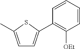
C1=CC=CC([OEt])=C1C1=CC=C(C)S1
